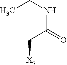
C(C(=O)NCC)[X7]
